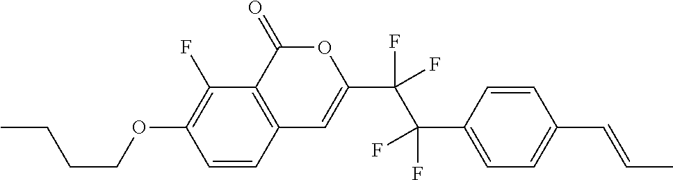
C1=CC2=C(C(F)=C1OCCCC)C(=O)OC(C(F)(F)C(C1=CC=C(C=CC)C=C1)(F)F)=C2
